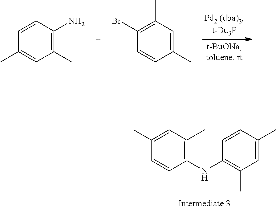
C1(C)=C(N)C=CC(C)=C1.C1(C)=CC(C)=C(Br)C=C1.C1(NC2=C(C)C=C(C)C=C2)=C(C)C=C(C)C=C1
